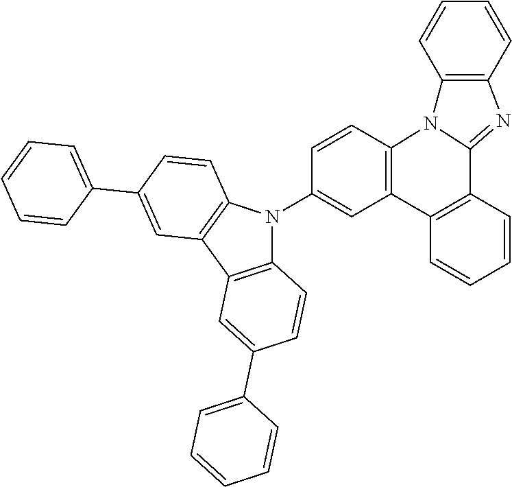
C1(N2C3=C(C4=C2C=CC(C2=CC=CC=C2)=C4)C=C(C2=CC=CC=C2)C=C3)=CC2=C(C=C1)N1C(=NC3=C1C=CC=C3)C1=C2C=CC=C1
